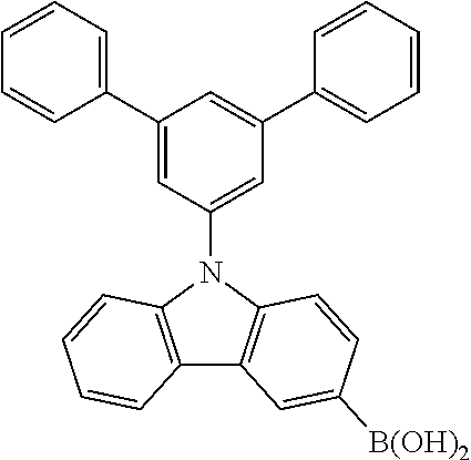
C1(C2=CC=CC=C2)=CC(N2C3=C(C4=C2C=CC([B(OH)2])=C4)C=CC=C3)=CC(C2=CC=CC=C2)=C1
